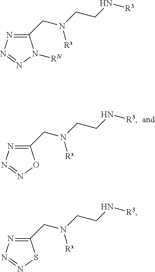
N1=C(CN(CCN[R3])[Rx])ON=N1.N1=C(CN(CCN[R3])[Rx])N([RN])N=N1.N1=C(CN(CCN[R3])[Rx])SN=N1
